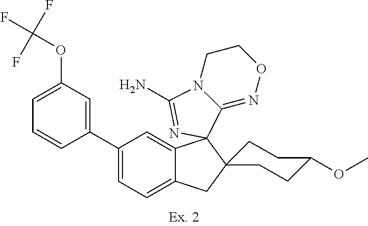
C1(OC(F)(F)F)=CC=CC(C2=CC=C3C(=C2)C2(C4=NOCCN4C(N)=N2)C2(C3)CCC(OC)CC2)=C1
